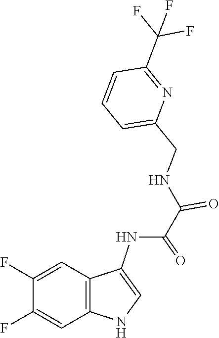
C(NC(C(=O)NC1=CNC2=C1C=C(F)C(F)=C2)=O)C1=CC=CC(C(F)(F)F)=N1
